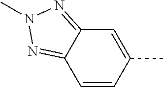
C1=C(C)C=CC2=NN(C)N=C12
